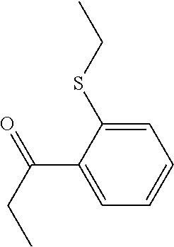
C1=C(SCC)C(C(CC)=O)=CC=C1
